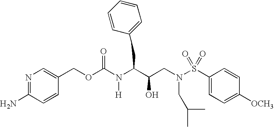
C1=CC(COC(N(C(C(CN(S(C2=CC=C([OCH3])C=C2)(=O)=O)CC(C)C)O)CC2=CC=CC=C2)[H])=O)=CN=C1N
